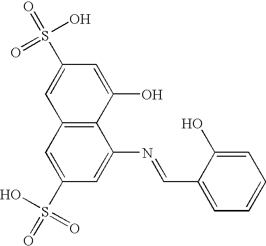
C1(S(=O)(O)=O)=CC2=C(C(N=CC3=CC=CC=C3O)=C1)C(O)=CC(S(=O)(O)=O)=C2
